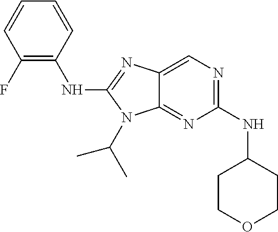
C1(NC2CCOCC2)=NC=C2C(=N1)N(C(C)C)C(NC1=C(F)C=CC=C1)=N2
